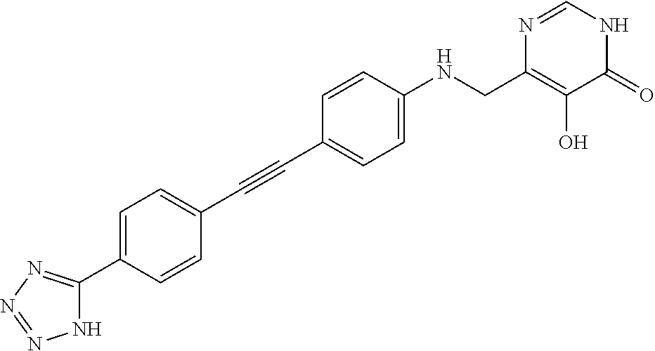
C1=C(C2=NN=NN2)C=CC(C#CC2=CC=C(NCC3=C(O)C(=O)NC=N3)C=C2)=C1
